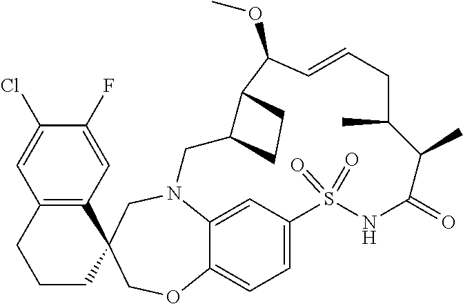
N12C3=CC(=CC=C3OCC3(C4=C(C=C(Cl)C(F)=C4)CCC3)C1)S(=O)(=O)NC(=O)C(C)C(C)CC=CC(OC)C1C(C2)CC1
